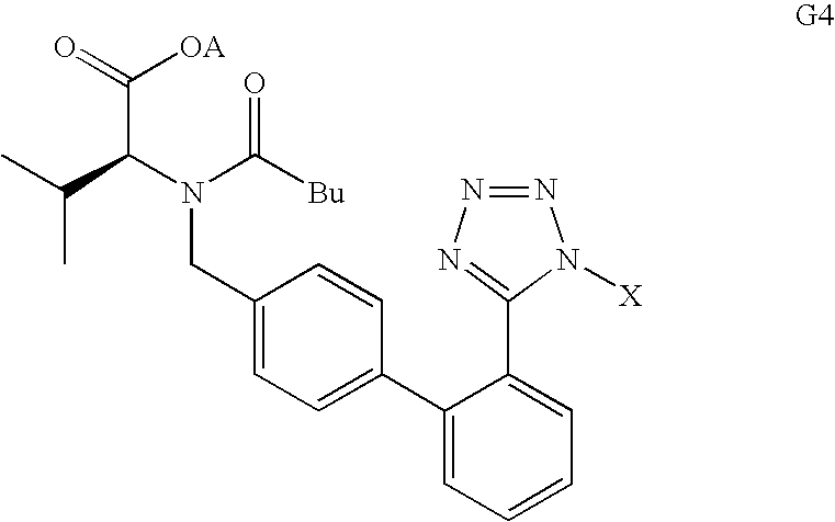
C1(CN(C(C([OA])=O)C(C)C)C([Bu])=O)=CC=C(C2=CC=CC=C2C2=NN=NN2[X])C=C1
